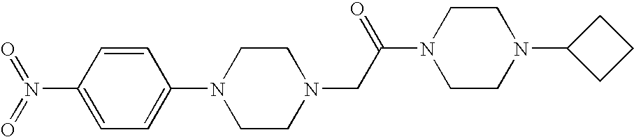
C1(N2CCN(CC(N3CCN(C4CCC4)CC3)=O)CC2)=CC=C(N(=O)=O)C=C1
